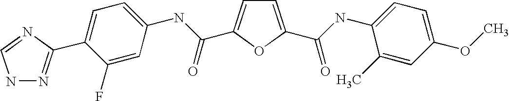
C1=C(C(=O)NC2=CC=C(OC)C=C2C)OC(C(NC2=CC=C(C3=NNC=N3)C(F)=C2)=O)=C1
